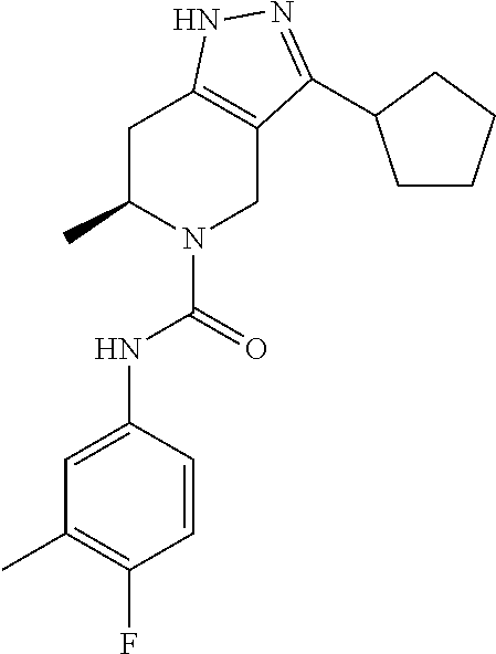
C1C(C)N(C(NC2=CC(C)=C(F)C=C2)=O)CC2=C1NN=C2C1CCCC1
